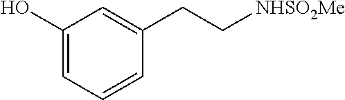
C1(O)=CC=CC(CC[NHSO2Me])=C1
